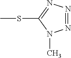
C1(SC)=NN=NN1C
